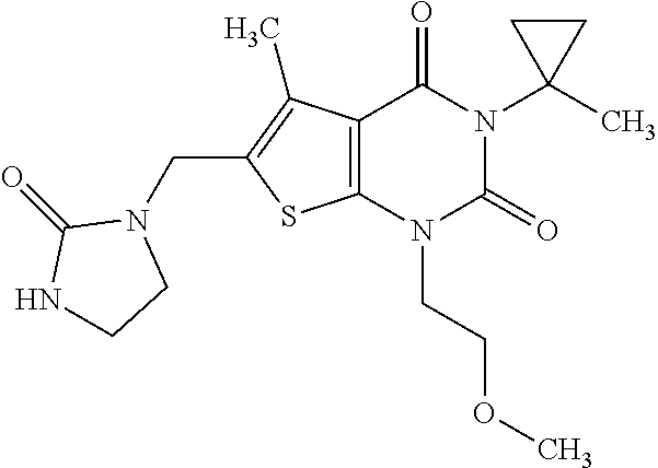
C12=C(N(CCOC)C(=O)N(C3(C)CC3)C1=O)SC(CN1C(=O)NCC1)=C2C
